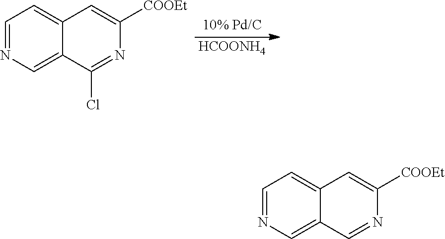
C1=NC=C2C(=C1)C=C([COOEt])N=C2Cl.[HCOONH4].C1=NC=C2C(=C1)C=C([COOEt])N=C2
